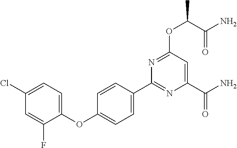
C1(C2=NC(C(N)=O)=CC(OC(C(=O)N)C)=N2)=CC=C(OC2=CC=C(Cl)C=C2F)C=C1
